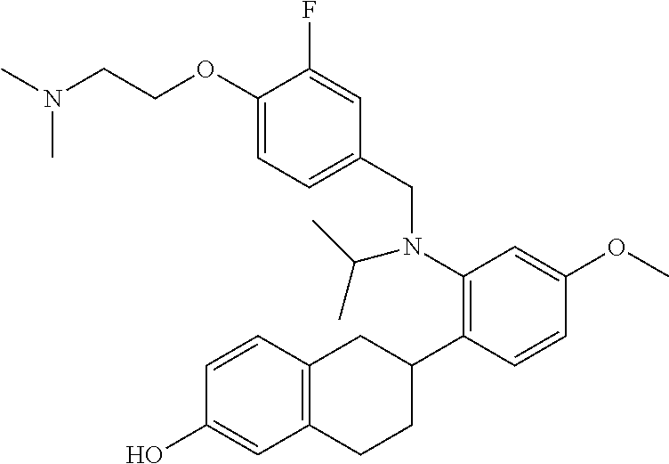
N(CCOC1=CC=C(CN(C2=C(C3CC4=C(CC3)C=C(O)C=C4)C=CC(OC)=C2)C(C)C)C=C1F)(C)C
